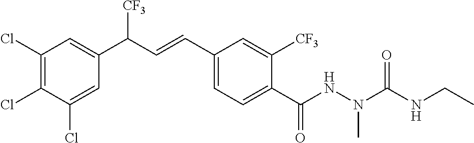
C1(Cl)=C(Cl)C(Cl)=CC(C(C=CC2=CC=C(C(NN(C)C(=O)NCC)=O)C([CF3])=C2)[CF3])=C1
